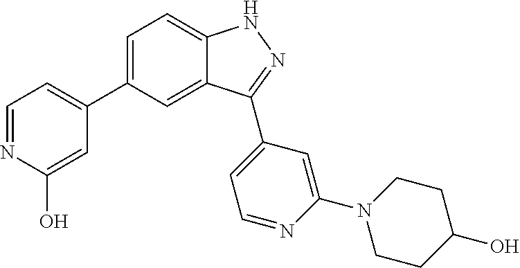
C1=C(C2=CC=NC(O)=C2)C=C2C(=C1)NN=C2C1=CC=NC(N2CCC(O)CC2)=C1
